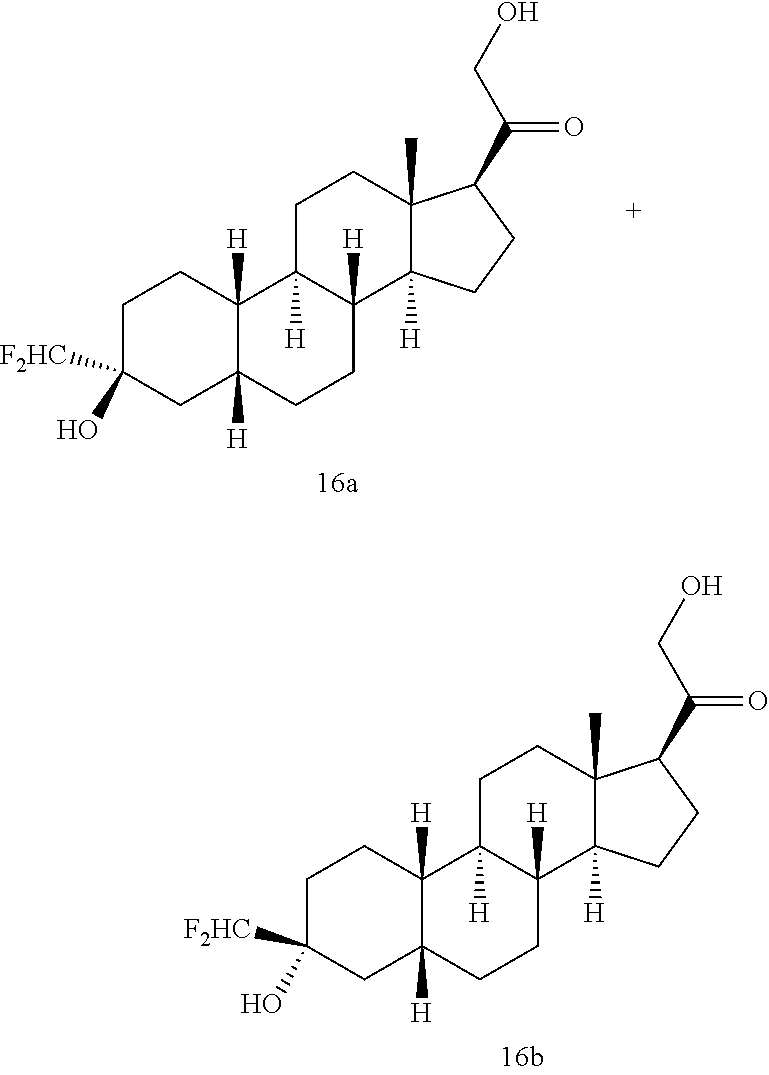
C1C([F2HC])(O)CC2([H])C([H])(C1)C1([H])C([H])(CC2)C2([H])C(C)(CC1)C(C(CO)=O)CC2.C1C([F2HC])(O)CC2([H])C([H])(C1)C1([H])C([H])(CC2)C2([H])C(C)(CC1)C(C(CO)=O)CC2
